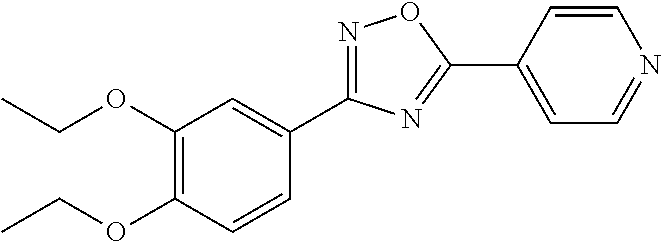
C1(C2=CC(OCC)=C(OCC)C=C2)=NOC(C2=CC=NC=C2)=N1
